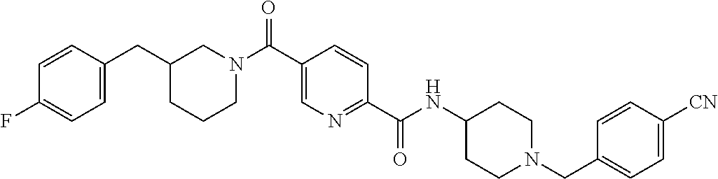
C1(CC2=CC=C(F)C=C2)CN(C(C2=CN=C(C(=O)NC3CCN(CC4=CC=C([CN])C=C4)CC3)C=C2)=O)CCC1
